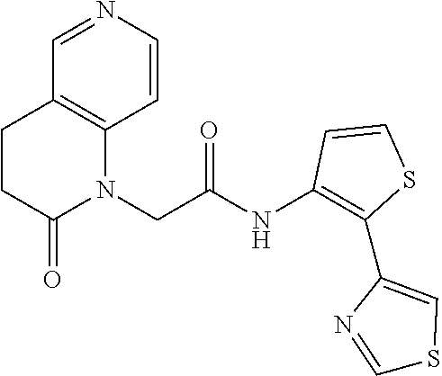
C(C(NC1=C(C2=CSC=N2)SC=C1)=O)N1C2=C(C=NC=C2)CCC1=O
